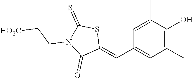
C1=C(C)C(O)=C(C)C=C1C=C1SC(=S)N(CC[HO2C])C1=O
